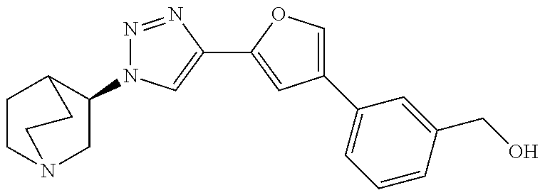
C1(N2N=NC(C3=CC(C4=CC=CC(CO)=C4)=CO3)=C2)CN2CCC1CC2
